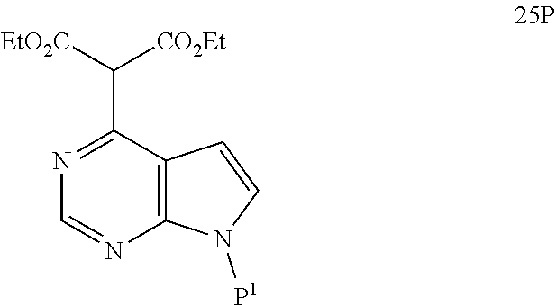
C12=C(C(C([CO2Et])[EtO2C])=NC=N1)C=CN2[P1]
